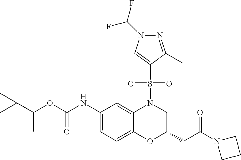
C1(NC(OC(C(C)(C)C)C)=O)=CC=C2C(=C1)N(S(C1=CN(C(F)F)N=C1C)(=O)=O)CC(CC(N1CCC1)=O)O2
